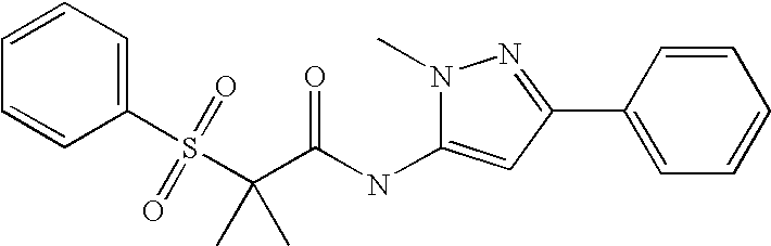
C1=CC=C(S(C(C)(C(NC2=CC(C3=CC=CC=C3)=NN2C)=O)C)(=O)=O)C=C1
